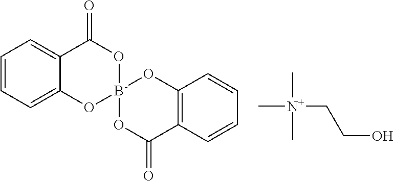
C1=CC=C2C(=C1)C(=O)O[B-]1(O2)OC(=O)C2=C(O1)C=CC=C2.C[N+](CCO)(C)C
